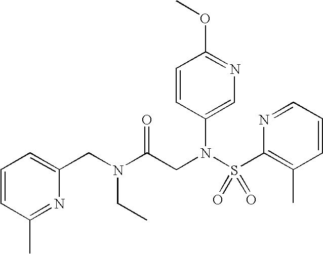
C1(CN(C(CN(S(C2=C(C)C=CC=N2)(=O)=O)C2=CN=C(OC)C=C2)=O)CC)=CC=CC(C)=N1
